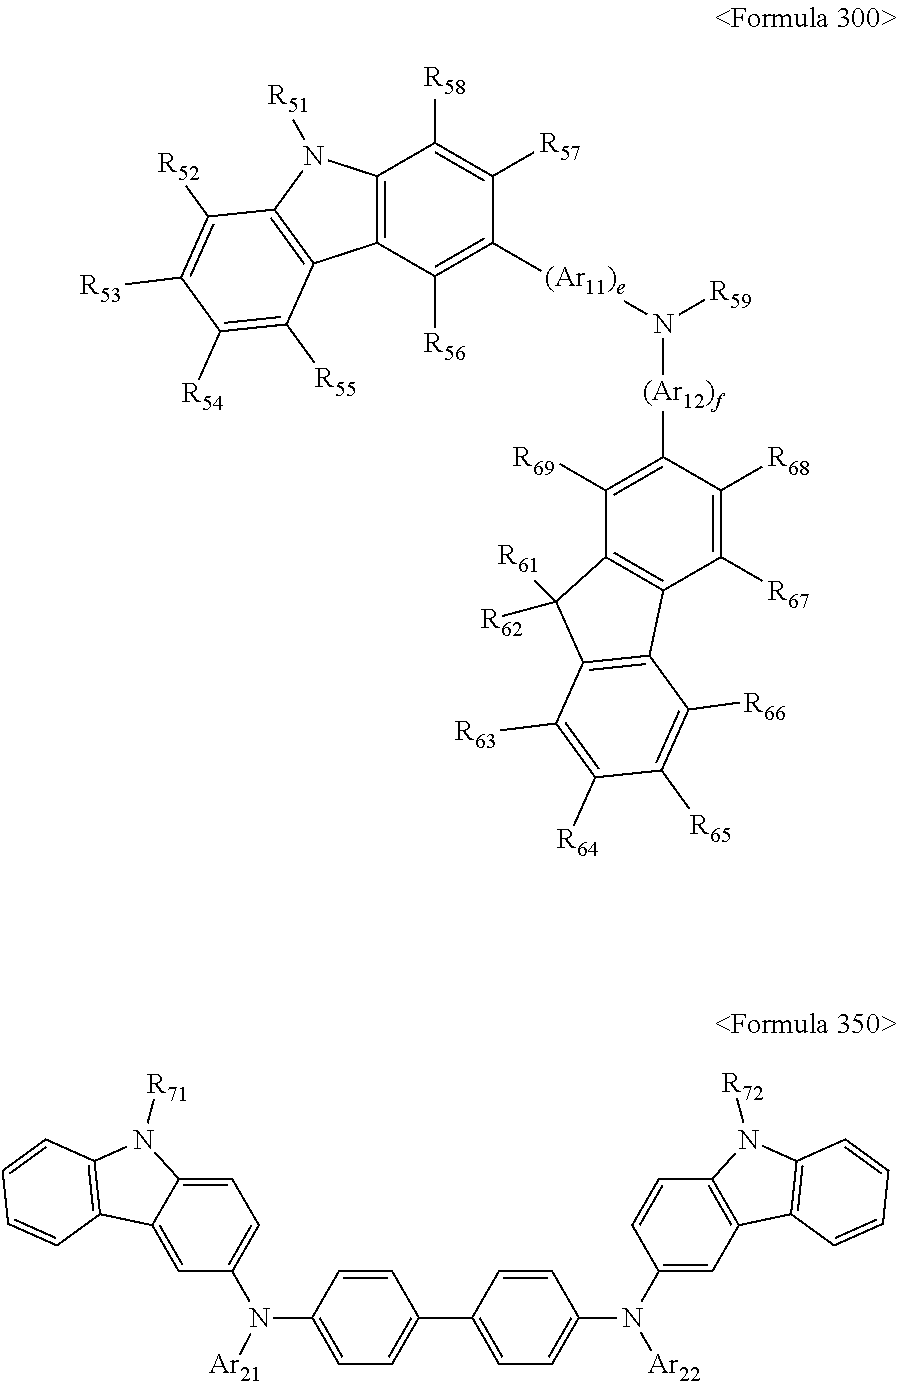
C12=C(C([R56])=C([(Ar11)e]N([R59])[(Ar12)f]C3=C([R69])C4=C(C([R67])=C3[R68])C3=C(C4([R61])[R62])C([R63])=C([R64])C([R65])=C3[R66])C([R57])=C1[R58])C1=C(N2[R51])C([R52])=C([R53])C([R54])=C1[R55].C1=C2C(=CC(N(C3=CC=C(C4=CC=C(N([Ar22])C5=CC6=C(C=C5)N([R72])C5=C6C=CC=C5)C=C4)C=C3)[Ar21])=C1)C1=C(N2[R71])C=CC=C1
